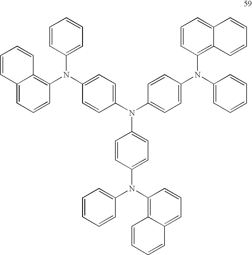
C12=CC=CC(N(C3=CC=C(N(C4=CC=C(N(C5=CC=CC=C5)C5=C6C(=CC=C5)C=CC=C6)C=C4)C4=CC=C(N(C5=CC=CC=C5)C5=C6C(=CC=C5)C=CC=C6)C=C4)C=C3)C3=CC=CC=C3)=C1C=CC=C2
